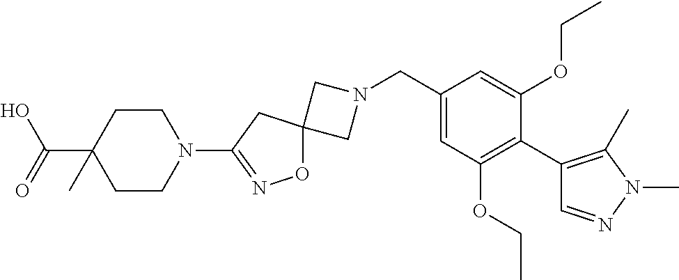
C1N(CC2=CC(OCC)=C(C3=C(C)N(C)N=C3)C(OCC)=C2)CC12ON=C(N1CCC(C(O)=O)(C)CC1)C2
